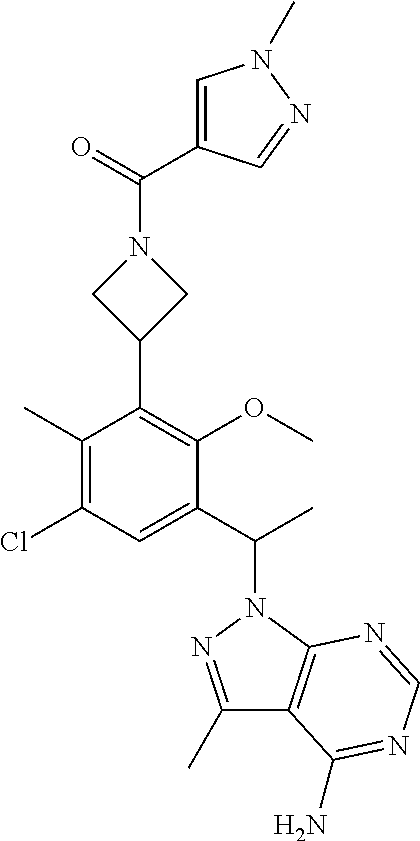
C1(C)=C(Cl)C=C(C(C)N2N=C(C)C3=C2N=CN=C3N)C(OC)=C1C1CN(C(C2=CN(C)N=C2)=O)C1
